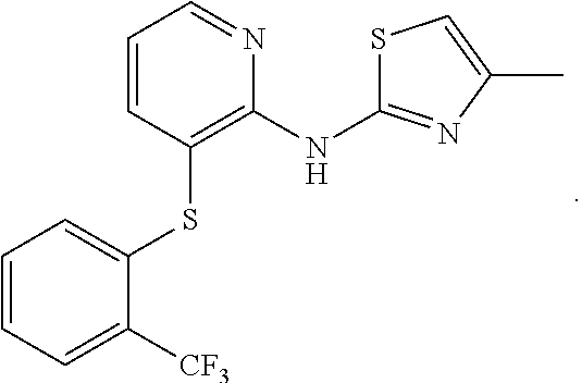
C1=CC(SC2=CC=CC=C2[CF3])=C(NC2=NC(C)=CS2)N=C1
